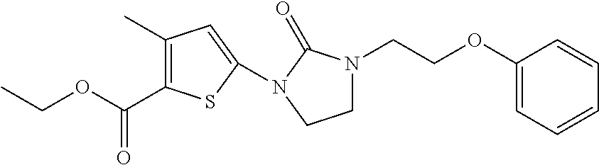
C(OCC)(=O)C1=C(C)C=C(N2C(=O)N(CCOC3=CC=CC=C3)CC2)S1
